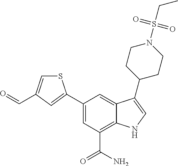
C1(C2=CC(C=O)=CS2)=CC(C(N)=O)=C2C(=C1)C(C1CCN(S(CC)(=O)=O)CC1)=CN2
